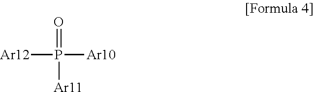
[Ar12]P([Ar10])(=O)[Ar11]
